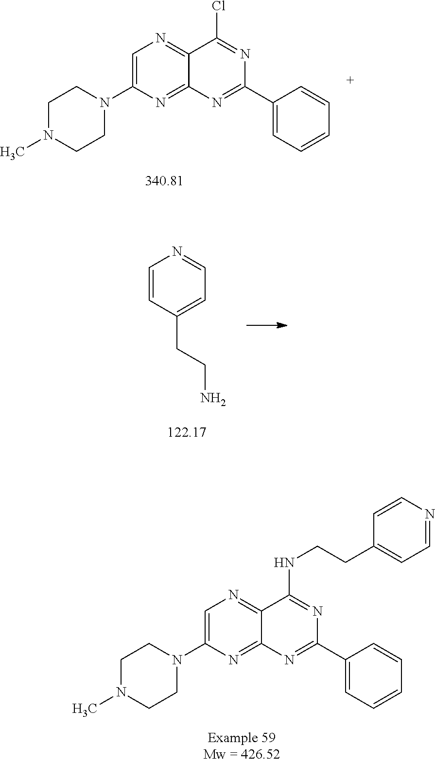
C1N(C)CCN(C2=CN=C3C(=N2)N=C(C2=CC=CC=C2)N=C3Cl)C1.C1=CC(CCN)=CC=N1.C1N(C)CCN(C2=CN=C3C(=N2)N=C(C2=CC=CC=C2)N=C3NCCC2=CC=NC=C2)C1
